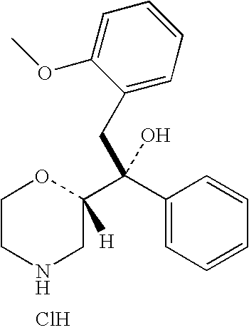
C1CNCC(C(C2=CC=CC=C2)(CC2=CC=CC=C2OC)O)([H])O1.Cl
